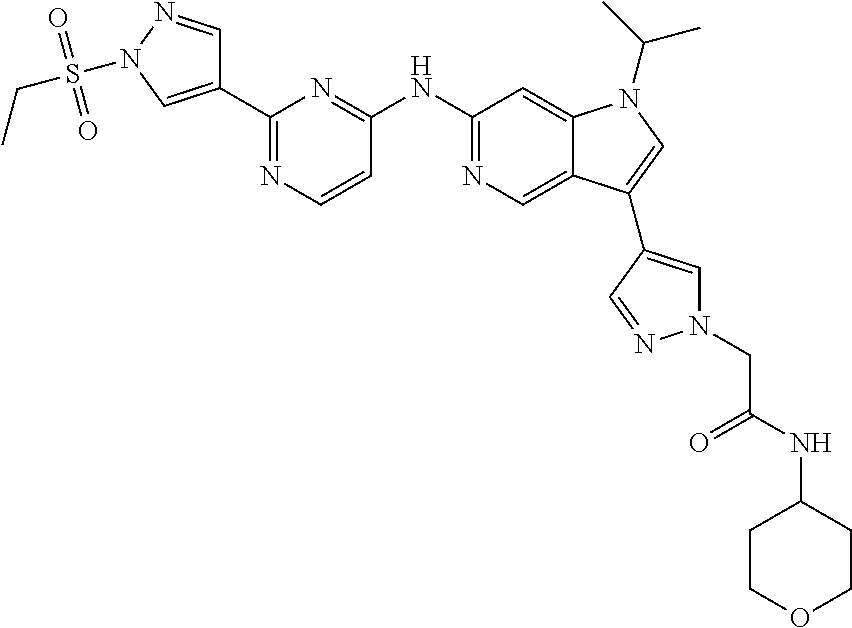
C1(C2=CN(S(CC)(=O)=O)N=C2)=NC=CC(NC2=NC=C3C(=C2)N(C(C)C)C=C3C2=CN(CC(=O)NC3CCOCC3)N=C2)=N1
